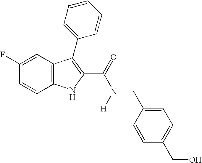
C12=C(C=CC(F)=C1)NC(C(=O)N([H])CC1=CC=C(CO)C=C1)=C2C1=CC=CC=C1
